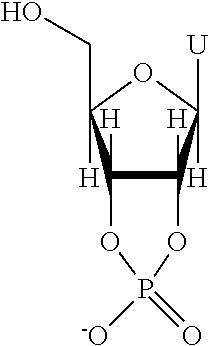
C12([H])C([H])(C([H])([U])OC1([H])CO)OP([-O])(=O)O2
